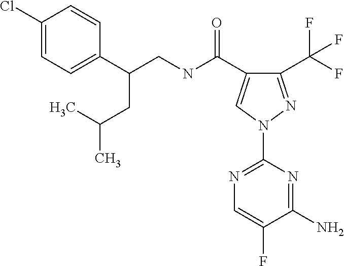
C(NC(=O)C1=CN(C2=NC=C(F)C(N)=N2)N=C1C(F)(F)F)C(C1=CC=C(Cl)C=C1)CC(C)C
